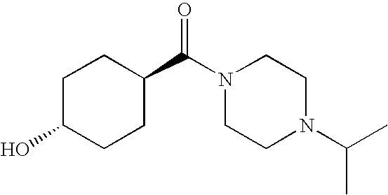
C1C(O)CCC(C(N2CCN(C(C)C)CC2)=O)C1
